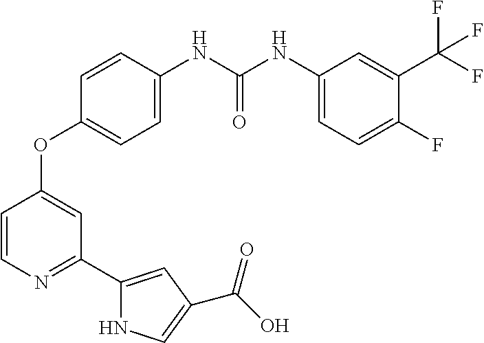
C1(OC2=CC(C3=CC(C(O)=O)=CN3)=NC=C2)=CC=C(NC(NC2=CC=C(F)C(C(F)(F)F)=C2)=O)C=C1
